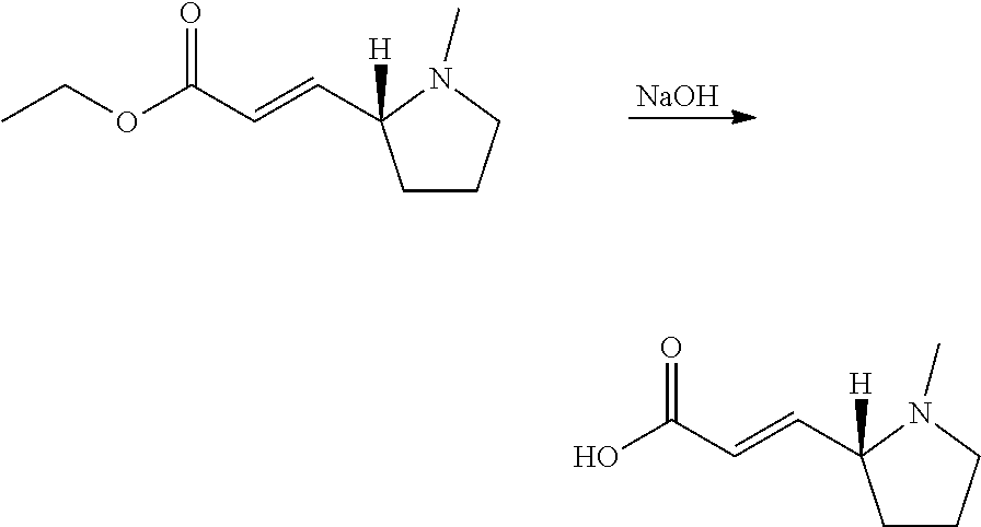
C1CCN(C)C1(C=CC(OCC)=O)[H].[NaOH].C1CCN(C)C1(C=CC(O)=O)[H]
